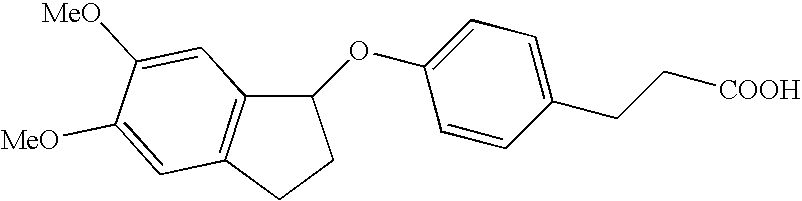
C1(OC2=CC=C(CC[COOH])C=C2)C2=C(CC1)C=C([MeO])C([MeO])=C2
